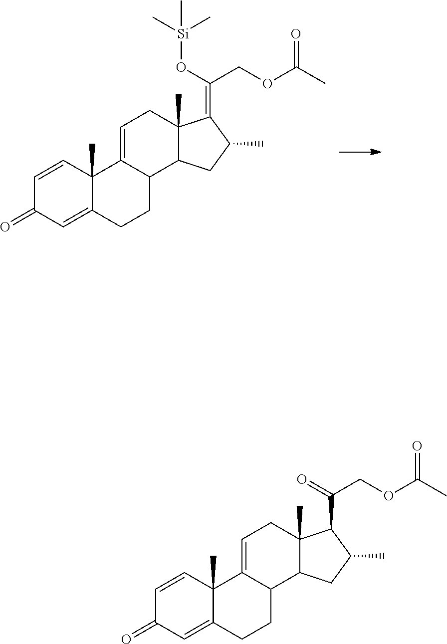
C1=CC2(C)C(=CC1=O)CCC1C2=CCC2(C)C1CC(C)C2C(COC(C)=O)=O.C1=CC2(C)C(=CC1=O)CCC1C2=CCC2(C)C1CC(C)C2=C(O[Si](C)(C)C)COC(C)=O
